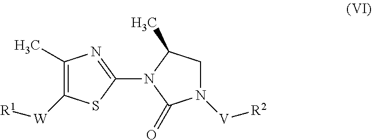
C1(C)=C([W][R1])SC(N2C(C)CN([V][R2])C2=O)=N1
